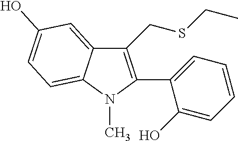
C12=CC(O)=CC=C1N(C)C(C1=CC=CC=C1O)=C2CSCC
